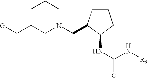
N1(CC2CCCC2NC(=O)N[R3])CCCC(C[G])C1
